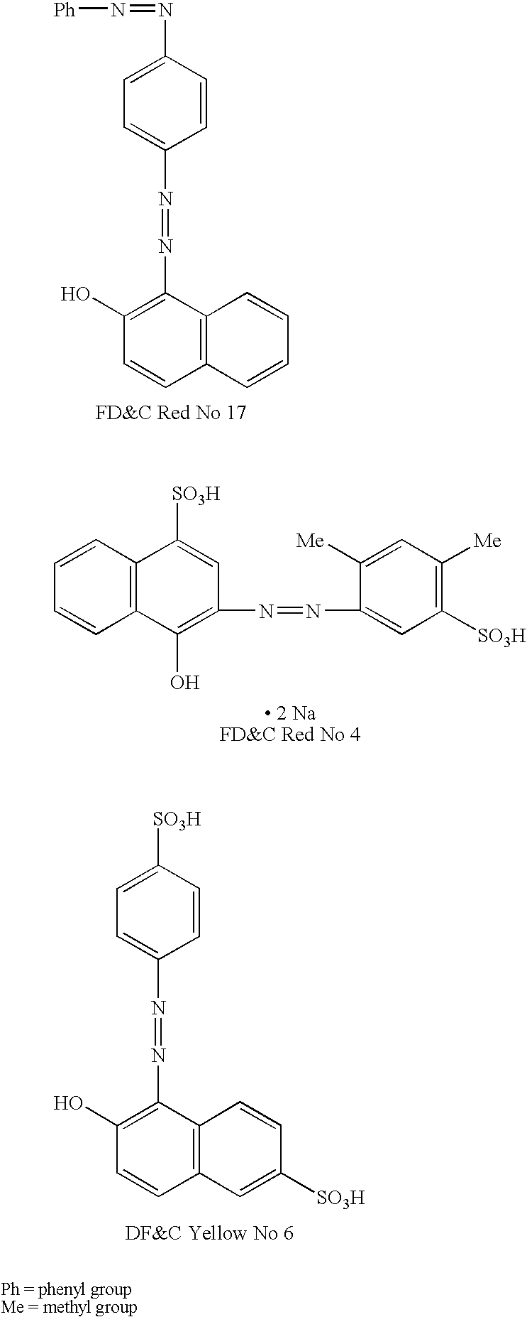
C1(N=N[Ph])=CC=C(N=NC2=C(O)C=CC3=C2C=CC=C3)C=C1.C1=CC=CC2=C1C([SO3H])=CC(N=NC1=CC([SO3H])=C([Me])C=C1[Me])=C2O.C1([SO3H])=CC=C(N=NC2=C(O)C=CC3=C2C=CC([SO3H])=C3)C=C1
